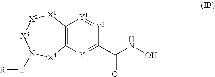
[X3]1N([L][R])[X4]C2=C([X1][X2]1)[Y1]=[Y2]C(C(NO)=O)=[Y4]2
